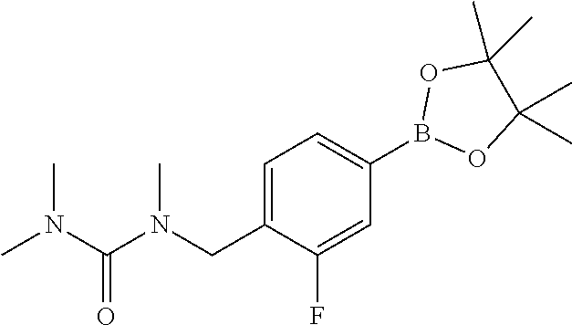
C1=C(CN(C(N(C)C)=O)C)C(F)=CC(B2OC(C)(C)C(C)(C)O2)=C1
